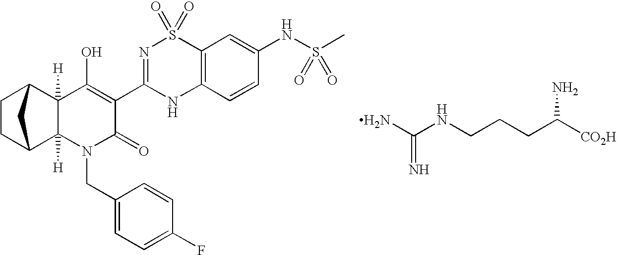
C1CC2C3([H])C([H])(C1C2)C(O)=C(C1=NS(=O)(=O)C2=C(N1)C=CC(NS(C)(=O)=O)=C2)C(=O)N3CC1=CC=C(F)C=C1.NC(NCCCC([CO2H])N)=N
